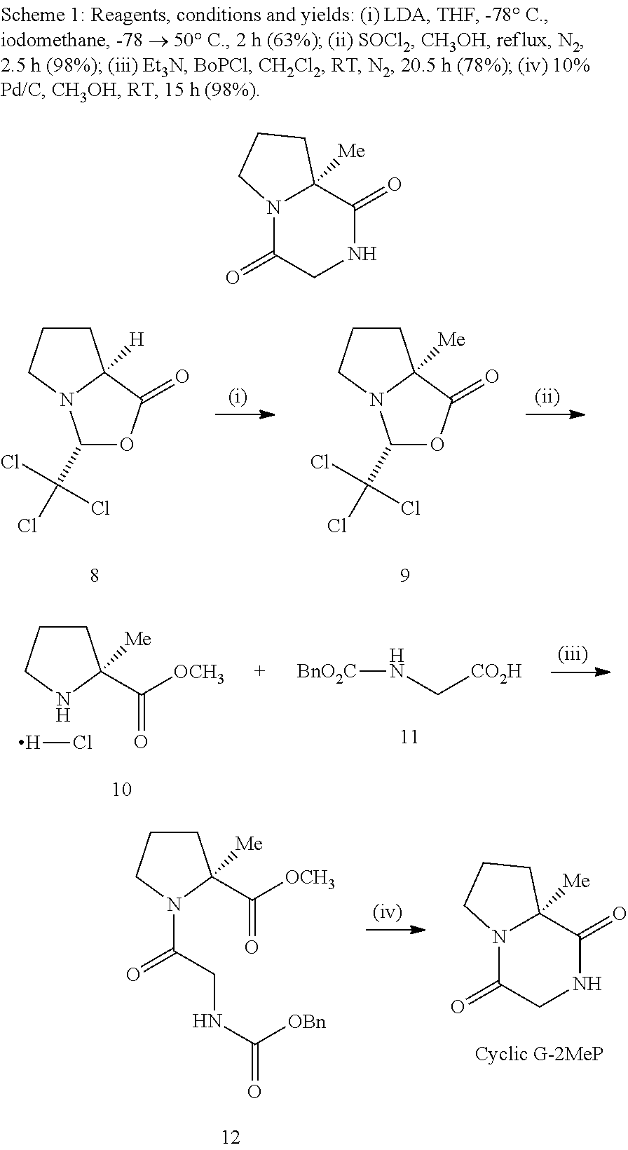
C1(C(Cl)(Cl)Cl)OC(=O)C2([H])N1CCC2.C1(C(Cl)(Cl)Cl)OC(=O)C2([Me])N1CCC2.C1([Me])(C([OCH3])=O)N(C(CNC(=O)[OBn])=O)CCC1.N12C(=O)CNC(=O)C1([Me])CCC2.N12C(=O)CNC(=O)C1([Me])CCC2.C1([Me])(C([OCH3])=O)NCCC1.[H]Cl.N(C[CO2H])[BnO2C]
